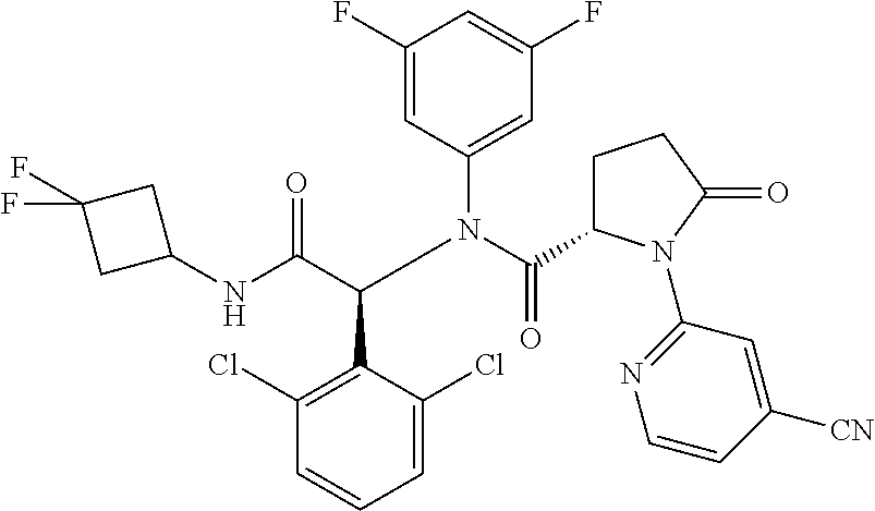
C1(Cl)=C(C(C(NC2CC(F)(F)C2)=O)N(C(C2CCC(=O)N2C2=NC=CC([CN])=C2)=O)C2=CC(F)=CC(F)=C2)C(Cl)=CC=C1
